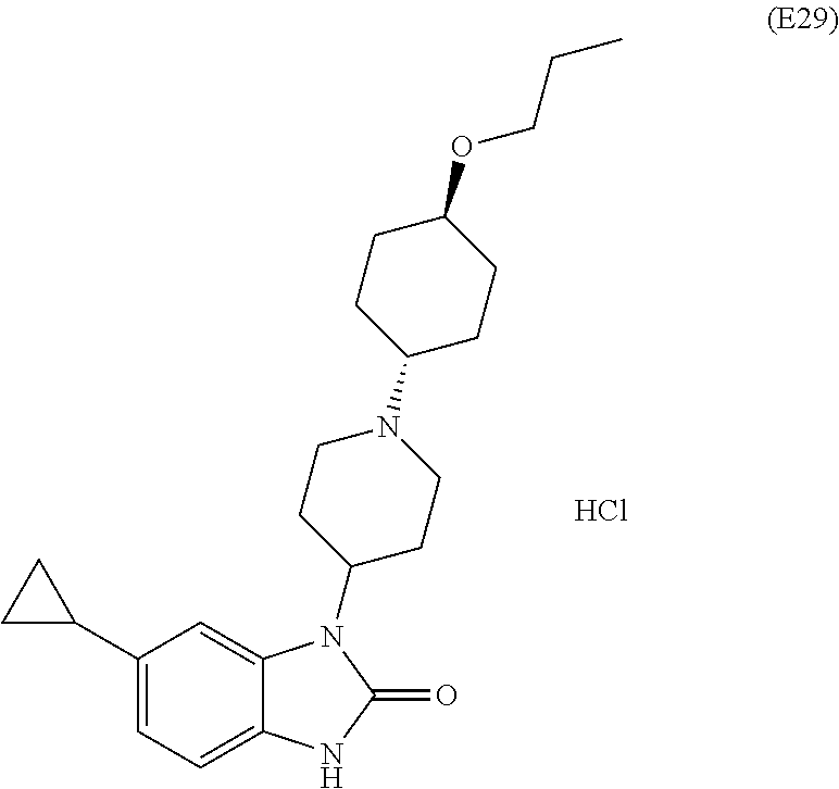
C1(C2CC2)=CC=C2C(=C1)N(C1CCN(C3CCC(OCCC)CC3)CC1)C(=O)N2.Cl
